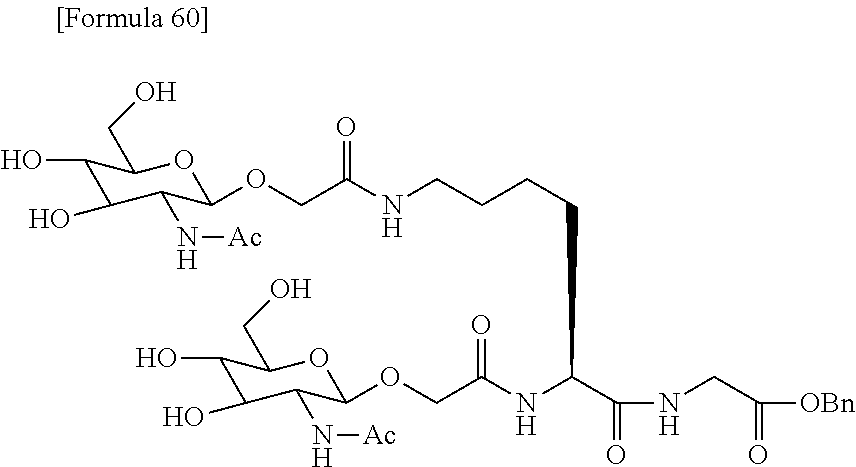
C1(O)C(O)C(N[Ac])C(OCC(NCCCCC(NC(COC2C(N[Ac])C(O)C(O)C(CO)O2)=O)C(NCC([OBn])=O)=O)=O)OC1CO
